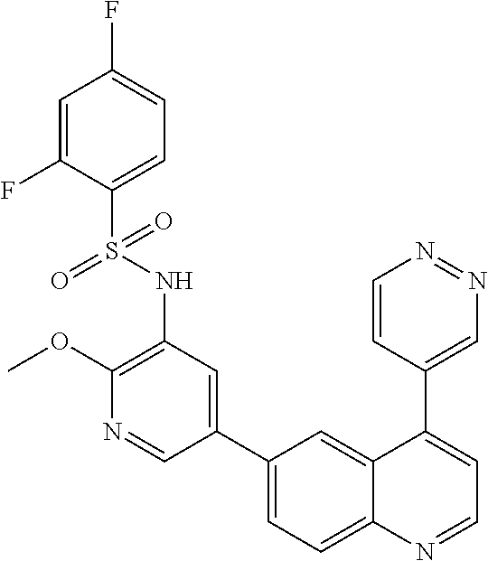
C1=C(F)C(S(=O)(NC2=C(OC)N=CC(C3=CC=C4C(=C3)C(C3=CN=NC=C3)=CC=N4)=C2)=O)=CC=C1F
